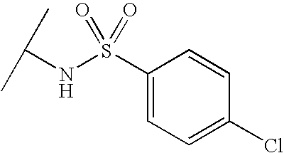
C(NS(=O)(=O)C1=CC=C(Cl)C=C1)(C)C
